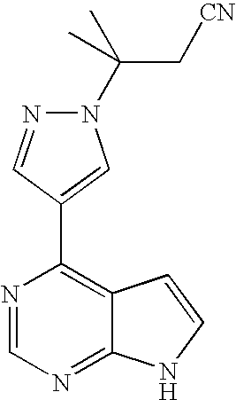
N1(C(C[CN])(C)C)N=CC(C2=C3C(=NC=N2)NC=C3)=C1
